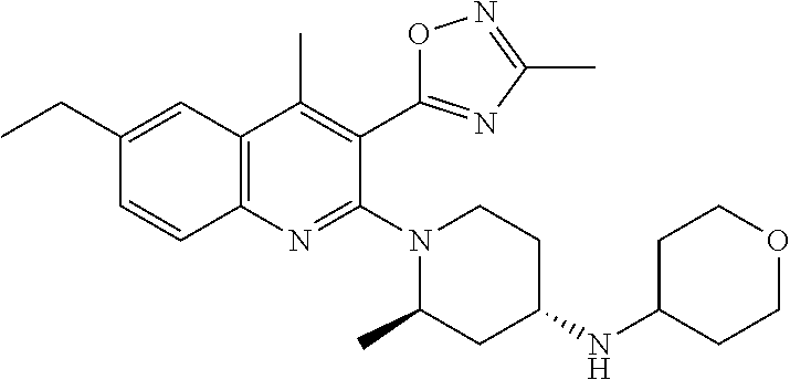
C12=C(C=C(CC)C=C1)C(C)=C(C1=NC(C)=NO1)C(N1CCC(NC3CCOCC3)CC1C)=N2
